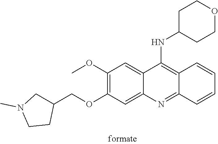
C1(COC2=C(OC)C=C3C(=C2)N=C2C(=C3NC3CCOCC3)C=CC=C2)CN(C)CC1
